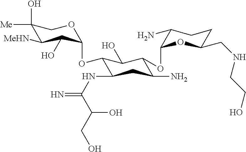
C1(O)([Me])C([MeHN])C(O)C(OC2C(NC(=N)C(CO)O)CC(N)C(OC3C(N)CCC(CNCCO)O3)C2O)OC1
